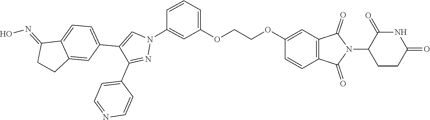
C1=C2C(=CC(C3=CN(C4=CC(OCCOC5=CC6=C(C=C5)C(=O)N(C5CCC(=O)NC5=O)C6=O)=CC=C4)N=C3C3=CC=NC=C3)=C1)CCC2=NO
